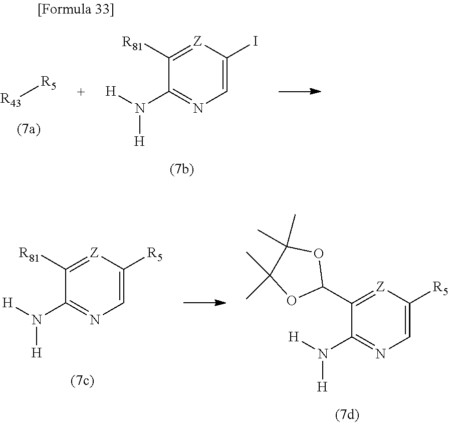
[R43][R5].C1(N([H])[H])=NC=C(I)[Z]=C1[R81].C1(N([H])[H])=NC=C([R5])[Z]=C1[R81].C1(N([H])[H])=NC=C([R5])[Z]=C1C1OC(C)(C)C(C)(C)O1
